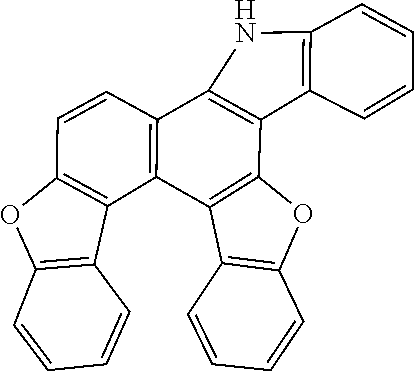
C12=C(C3=C(C4=C1OC1=C4C=CC=C1)C1=C(C=C3)OC3=C1C=CC=C3)NC1=C2C=CC=C1
